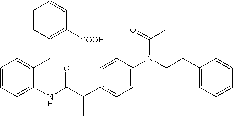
C1=CC=C(NC(C(C2=CC=C(N(CCC3=CC=CC=C3)C(=O)C)C=C2)C)=O)C(CC2=C([COOH])C=CC=C2)=C1
